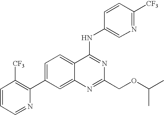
C1=CC=NC(C2=CC=C3C(=C2)N=C(COC(C)C)N=C3NC2=CN=C([CF3])C=C2)=C1[CF3]
